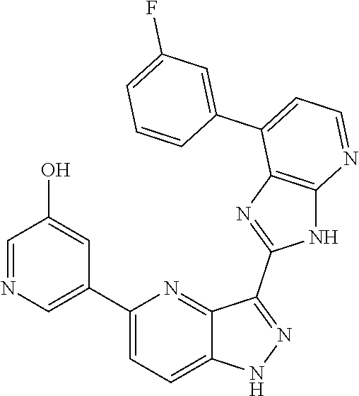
C1(C2=CN=CC(O)=C2)=CC=C2C(=N1)C(C1=NC3=C(N1)N=CC=C3C1=CC(F)=CC=C1)=NN2
